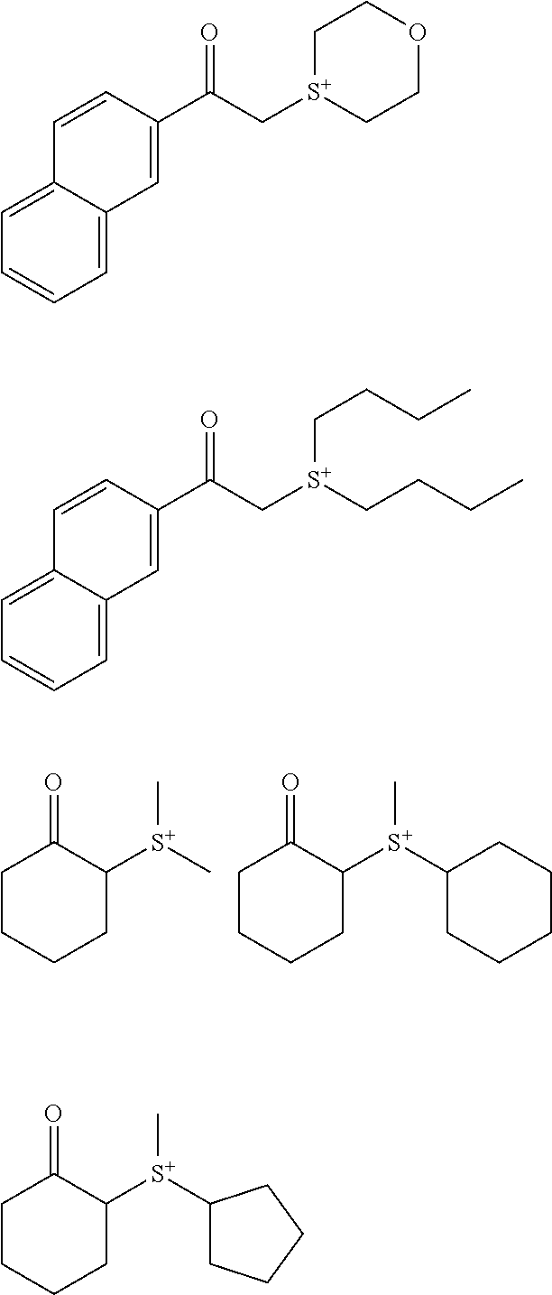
C1CCCC([S+](C)C)C1=O.C1CCCC([S+](C)C2CCCCC2)C1=O.C1(C(C[S+]2CCOCC2)=O)=CC2=CC=CC=C2C=C1.C1(C(C[S+](CCCC)CCCC)=O)=CC2=CC=CC=C2C=C1.C1CCCC([S+](C)C2CCCC2)C1=O
